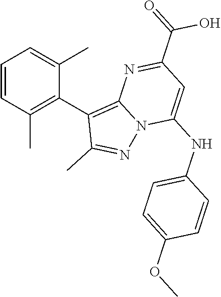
C1(C(=O)O)=NC2=C(C3=C(C)C=CC=C3C)C(C)=NN2C(NC2=CC=C(OC)C=C2)=C1
